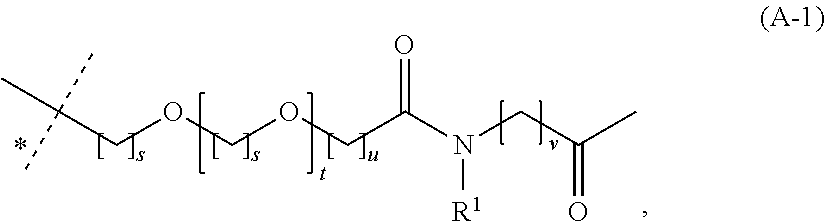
C(COCOCC(N(CC(C)=O)[R1])=O)(C)(C)C
